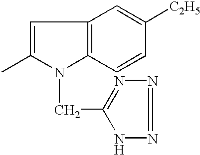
C1=C(C)N(CC2=NN=NN2)C2=C1C=C([C2H5])C=C2
